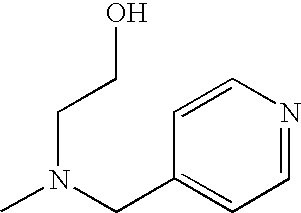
N(CCO)(CC1=CC=NC=C1)C
